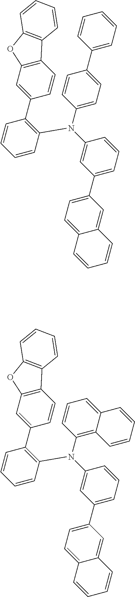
C1(C2=C(N(C3=CC(C4=CC=C5C(=C4)C=CC=C5)=CC=C3)C3=CC=C(C4=CC=CC=C4)C=C3)C=CC=C2)=CC2=C(C=C1)C1=C(O2)C=CC=C1.C1(C2=C(N(C3=CC(C4=CC=C5C(=C4)C=CC=C5)=CC=C3)C3=C4C(=CC=C3)C=CC=C4)C=CC=C2)=CC2=C(C=C1)C1=C(O2)C=CC=C1
